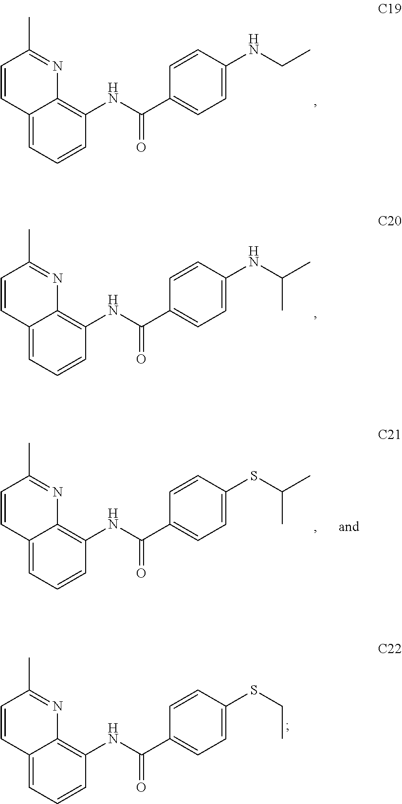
C12=CC=CC(NC(=O)C3=CC=C(NCC)C=C3)=C1N=C(C)C=C2.C12=CC=CC(NC(=O)C3=CC=C(NC(C)C)C=C3)=C1N=C(C)C=C2.C12=CC=CC(NC(=O)C3=CC=C(SCC)C=C3)=C1N=C(C)C=C2.C12=CC=CC(NC(=O)C3=CC=C(SC(C)C)C=C3)=C1N=C(C)C=C2
